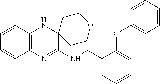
C1=CC2=C(C=C1)N=C(NCC1=CC=CC=C1OC1=CC=CC=C1)C1(N2)CCOCC1
